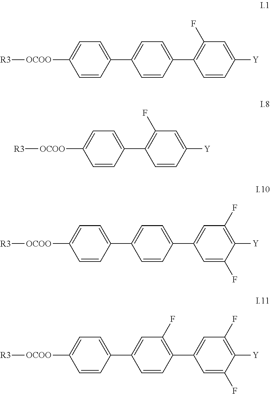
C1=CC(C2=C(F)C=C([Y])C=C2)=CC=C1C1=CC=C([OCOO][R3])C=C1.C1=CC([Y])=CC(F)=C1C1=CC=C([OCOO][R3])C=C1.C1=CC(C2=CC(F)=C([Y])C(F)=C2)=CC=C1C1=CC=C([OCOO][R3])C=C1.C1=CC(C2=CC(F)=C([Y])C(F)=C2)=C(F)C=C1C1=CC=C([OCOO][R3])C=C1
